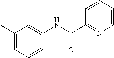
C1=CC(NC(C2=NC=CC=C2)=O)=CC(C)=C1
